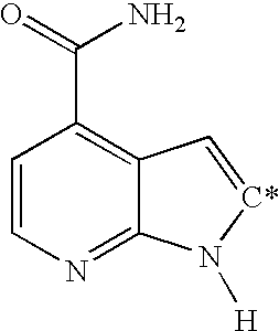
C1=CN=C2C(=C1C(=O)N)C=[C*]N2[H]
